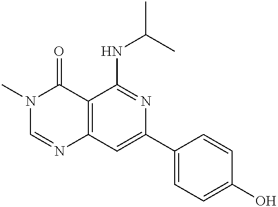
C12=C(C=C(C3=CC=C(O)C=C3)N=C1NC(C)C)N=CN(C)C2=O
